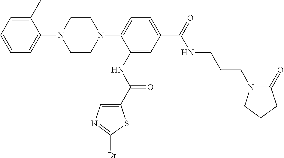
C1=C(C)C(N2CCN(C3=CC=C(C(NCCCN4C(=O)CCC4)=O)C=C3NC(=O)C3=CN=C(Br)S3)CC2)=CC=C1
